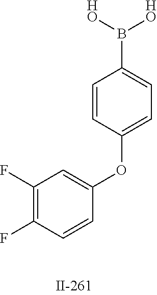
C1(F)=C(F)C=CC(OC2=CC=C(B([HO])[HO])C=C2)=C1
